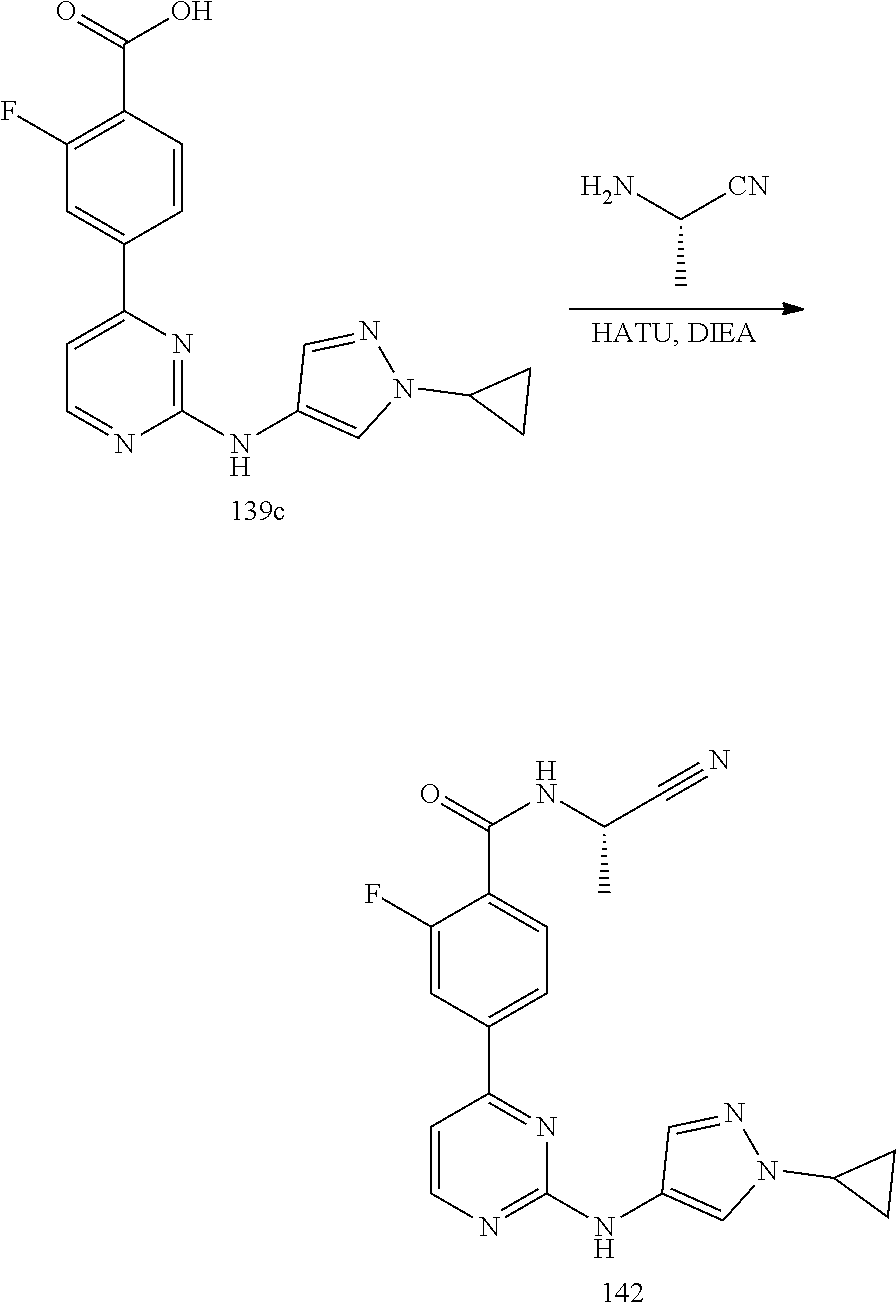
C1=NN(C2CC2)C=C1NC1=NC=CC(C2=CC=C(C(NC(C#N)C)=O)C(F)=C2)=N1.C1=NN(C2CC2)C=C1NC1=NC(C2=CC(F)=C(C(=O)O)C=C2)=CC=N1.C(C)(N)[CN]
